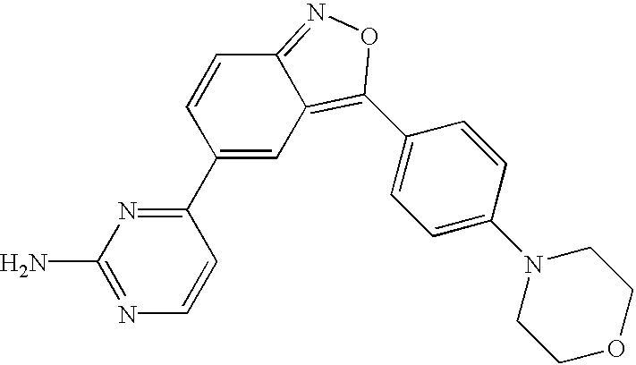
C1(C2=NC(N)=NC=C2)=CC2=C(C3=CC=C(N4CCOCC4)C=C3)ON=C2C=C1
